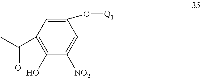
C1(O)=C(C(C)=O)C=C(O[Q1])C=C1[NO2]
